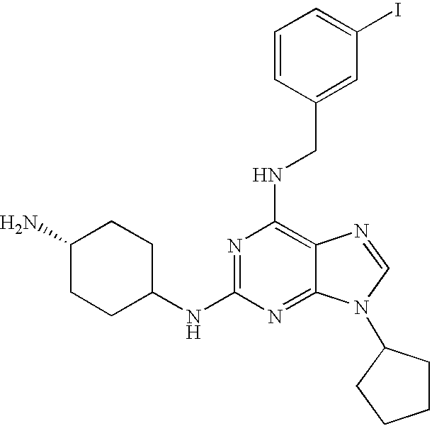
C1(N)CCC(NC2=NC(NCC3=CC(I)=CC=C3)=C3C(=N2)N(C2CCCC2)C=N3)CC1
